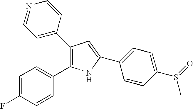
C1=NC=CC(C2=C(C3=CC=C(F)C=C3)NC(C3=CC=C(S(=O)C)C=C3)=C2)=C1
